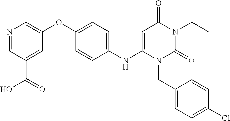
C1(NC2=CC(=O)N(CC)C(=O)N2CC2=CC=C(Cl)C=C2)=CC=C(OC2=CN=CC(C(=O)O)=C2)C=C1
